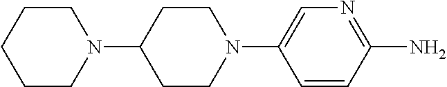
C1CCCCN1C1CCN(C2=CN=C(N)C=C2)CC1
